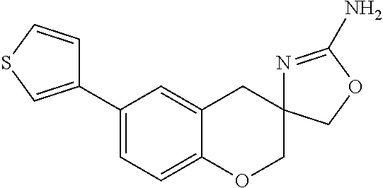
C1=C2C(=CC=C1C1=CSC=C1)OCC1(C2)N=C(N)OC1
